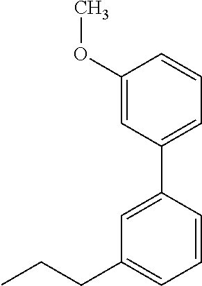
C1(OC)=CC(C2=CC(CCC)=CC=C2)=CC=C1
